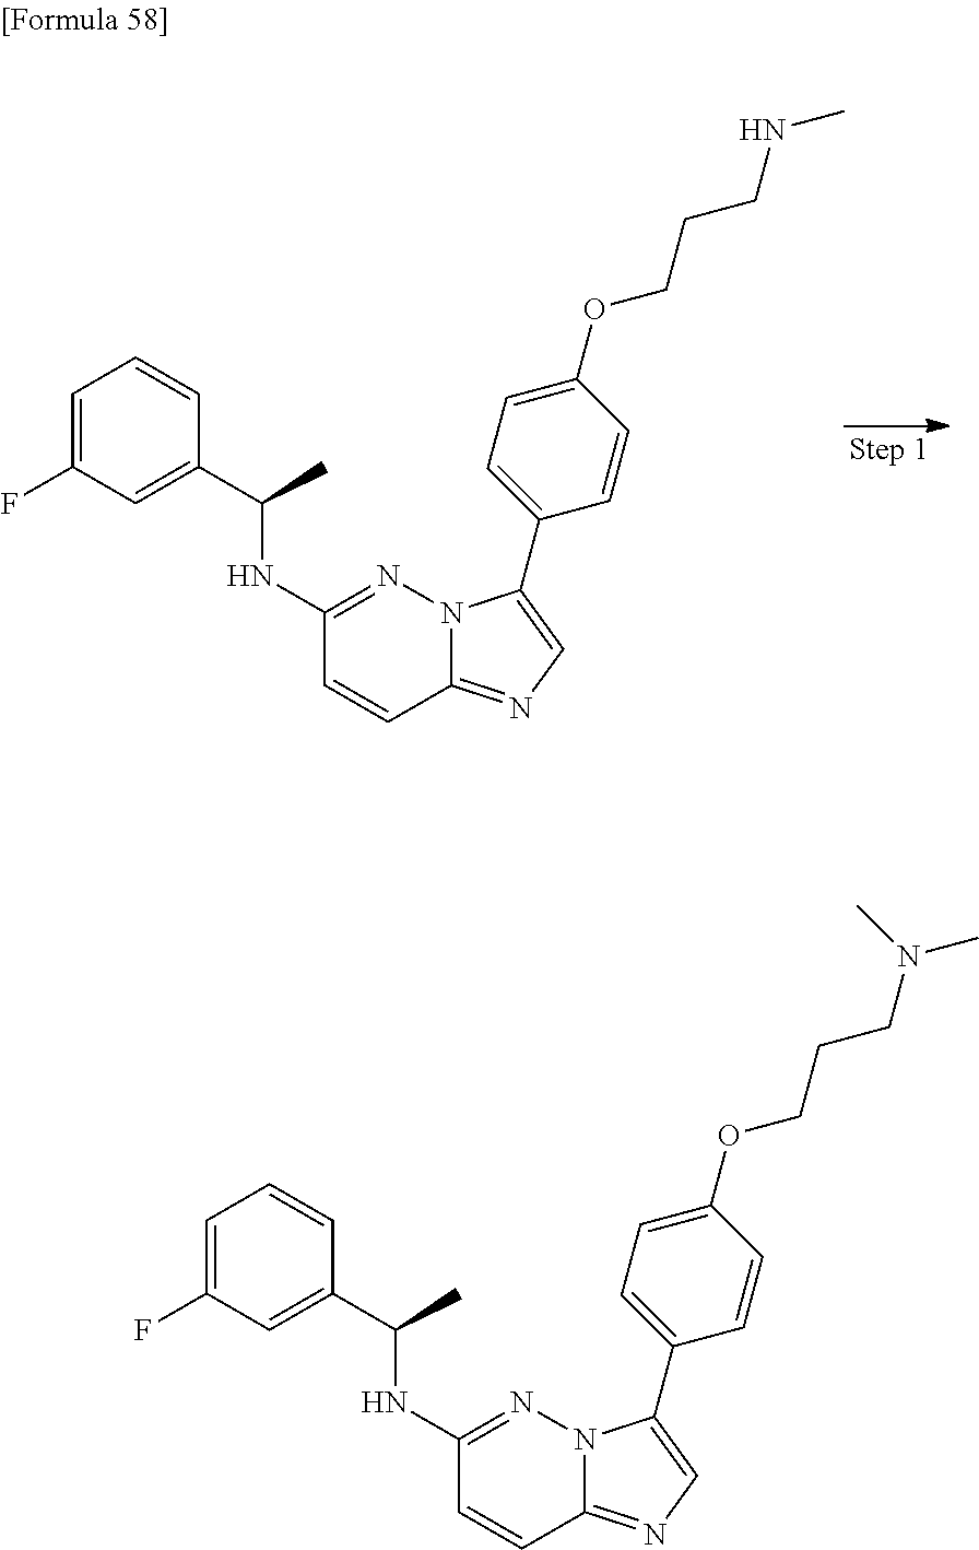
C1=C(F)C=C(C(NC2=NN3C(=NC=C3C3=CC=C(OCCCNC)C=C3)C=C2)C)C=C1.C1=C(F)C=C(C(NC2=NN3C(=NC=C3C3=CC=C(OCCCN(C)C)C=C3)C=C2)C)C=C1
